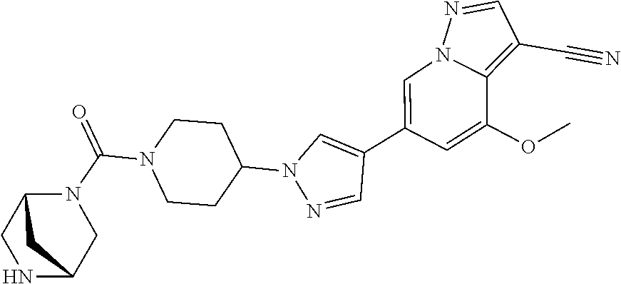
C1(C2=CN3C(=C(C#N)C=N3)C(OC)=C2)=CN(C2CCN(C(=O)N3C4CNC(C3)C4)CC2)N=C1
